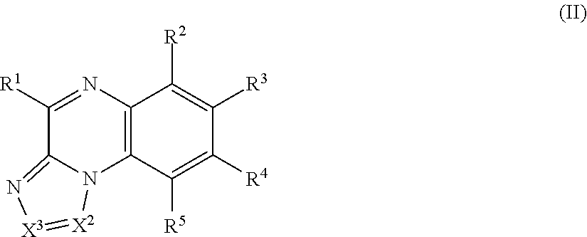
C1([R1])=NC2=C(N3C1=N[X3]=[X2]3)C([R5])=C([R4])C([R3])=C2[R2]
